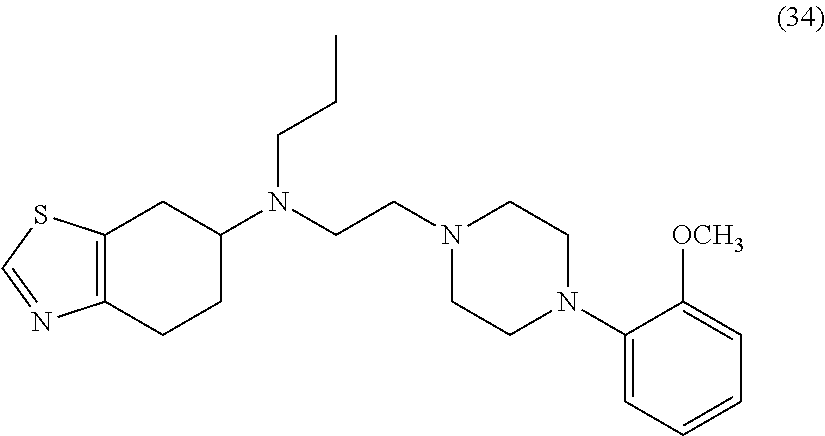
C12=C(CCC(N(CCN3CCN(C4=CC=CC=C4[OCH3])CC3)CCC)C1)N=CS2
